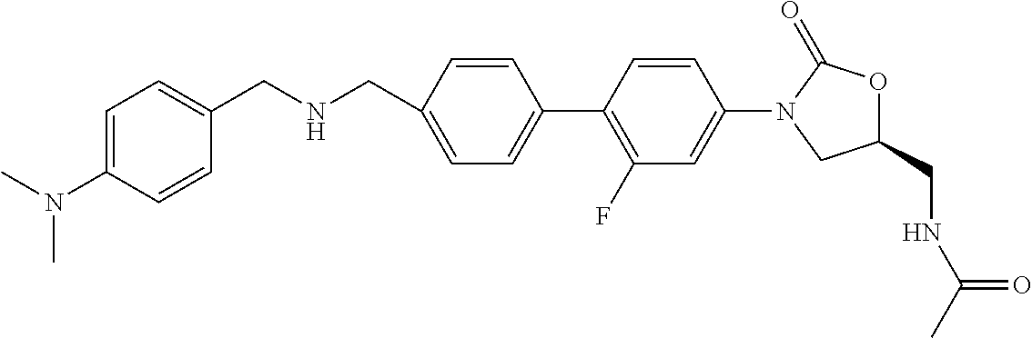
C1(CNCC2=CC=C(N(C)C)C=C2)=CC=C(C2=C(F)C=C(N3CC(CNC(C)=O)OC3=O)C=C2)C=C1
